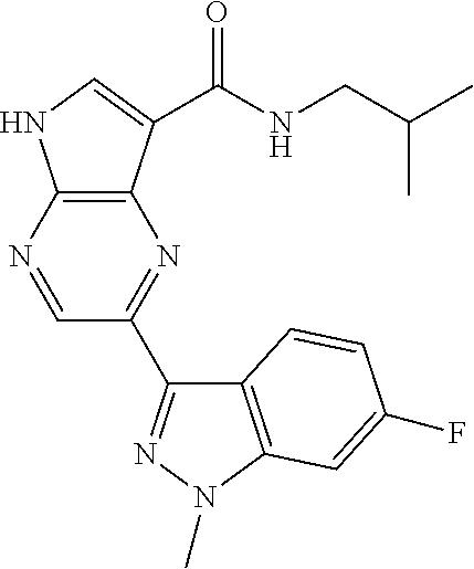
C12=C(N=CC(C3=NN(C)C4=C3C=CC(F)=C4)=N1)NC=C2C(NCC(C)C)=O
